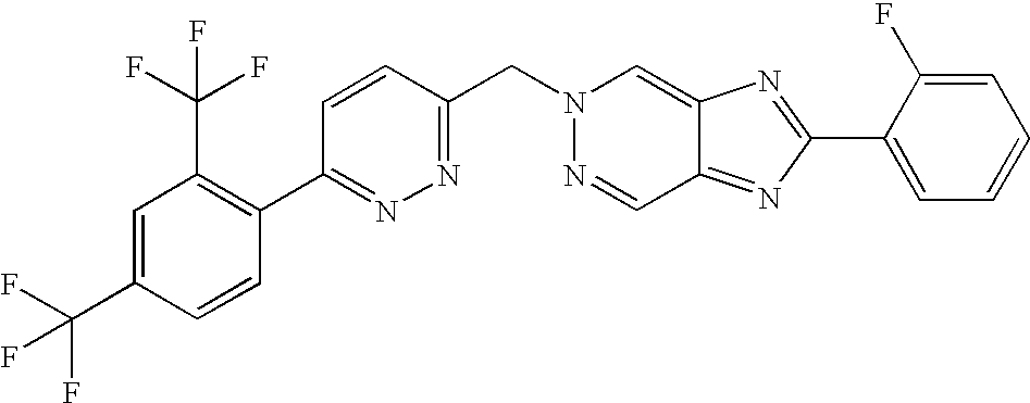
C1=CC(CN2N=CC3=NC(C4=CC=CC=C4F)=NC3=C2)=NN=C1C1=C(C(F)(F)F)C=C(C(F)(F)F)C=C1
